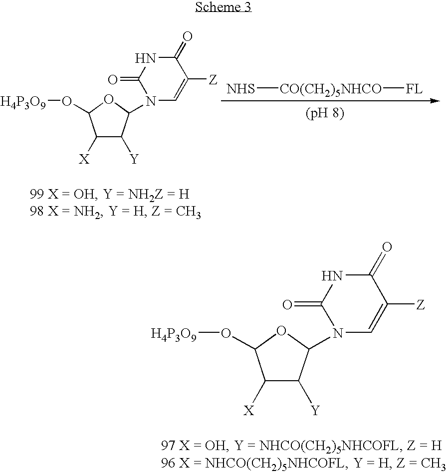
C1([X])C([Y])C(N2C=C([Z])C(=O)NC2=O)OC1O[H4P3O9].[NHS][CO(CH2)5NHCO][FL].C1([X])C([Y])C(N2C=C([Z])C(=O)NC2=O)OC1O[H4P3O9]
